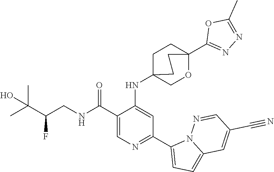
C1(C(NCC(C(C)(C)O)F)=O)=CN=C(C2=CC=C3N2N=CC(C#N)=C3)C=C1NC12CCC(C3=NN=C(C)O3)(OC1)CC2
